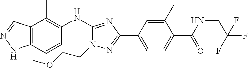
C12=C(C=CC(NC3=NC(C4=CC=C(C(NCC(F)(F)F)=O)C(C)=C4)=NN3CCOC)=C1C)NN=C2
